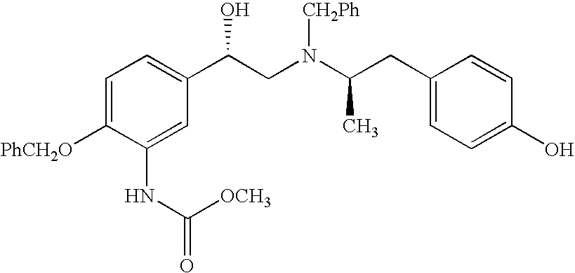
C1=C([PhCH2O])C(NC(=O)[OCH3])=CC(C(CN([CH2Ph])C(CC2=CC=C(O)C=C2)C)O)=C1
